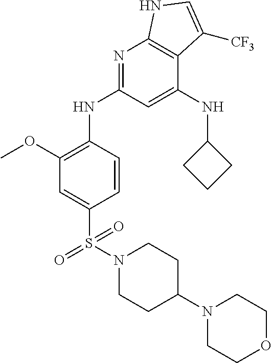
S(=O)(=O)(C1=CC(OC)=C(NC2=NC3=C(C(NC4CCC4)=C2)C([CF3])=CN3)C=C1)N1CCC(N2CCOCC2)CC1
